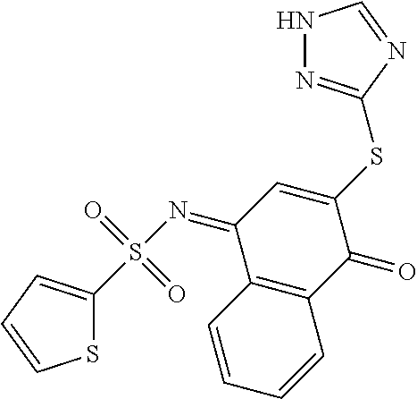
S1C(S(N=C2C3=C(C(=O)C(SC4=NNC=N4)=C2)C=CC=C3)(=O)=O)=CC=C1
